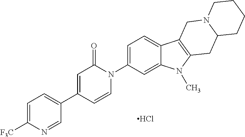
Cl.C1=CN(C2=CC=C3C(=C2)N(C)C2=C3CN3C(C2)CCCC3)C(=O)C=C1C1=CC=C([F3C])N=C1
